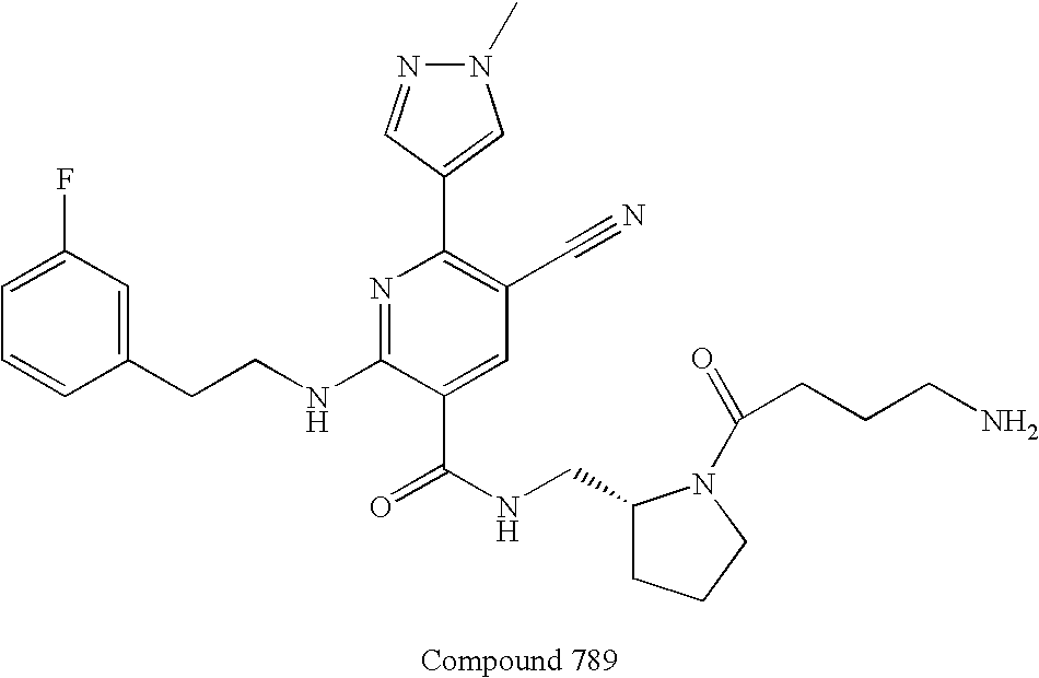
C1=CC(CCNC2=NC(C3=CN(C)N=C3)=C(C#N)C=C2C(NCC2CCCN2C(=O)CCCN)=O)=CC(F)=C1
